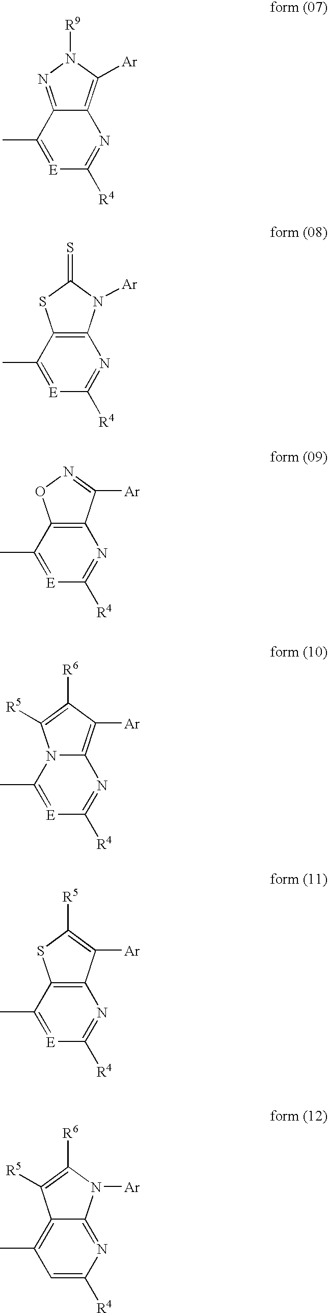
C12=NN([R9])C([Ar])=C1N=C([R4])[E]=C2C.C12=C(N=C([R4])[E]=C1C)N([Ar])C(=S)S2.C12=C(N=C([R4])[E]=C1C)C([Ar])=NO2.N12C(C)=[E]C([R4])=NC1=C([Ar])C([R6])=C2[R5].C12=C(N=C([R4])[E]=C1C)C([Ar])=C([R5])S2.C12=C(C)C=C([R4])N=C1N([Ar])C([R6])=C2[R5]
